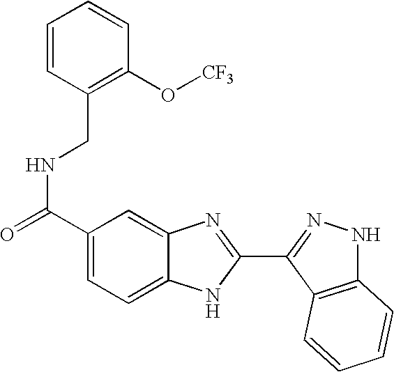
C1(C(=O)NCC2=C(O[CF3])C=CC=C2)=CC=C2C(=C1)N=C(C1=NNC3=C1C=CC=C3)N2
